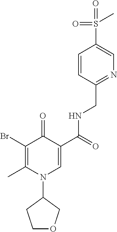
BrC1=C(C)N(C2CCOC2)C=C(C(=O)NCC2=NC=C(S(C)(=O)=O)C=C2)C1=O
